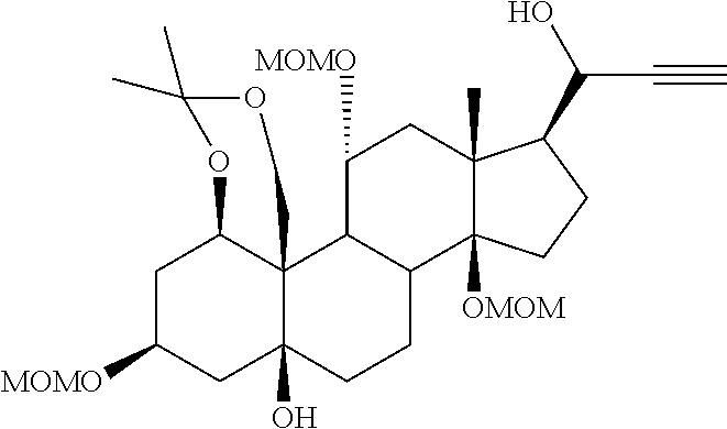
C1C([MOMO])CC2(O)C3(C1OC(C)(C)OC3)C1C(CC2)C2([OMOM])C(C)(CC1[MOMO])C(C(C#C)O)CC2
